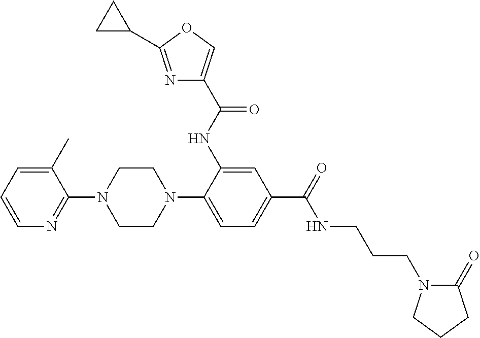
C1=C(C)C(N2CCN(C3=CC=C(C(=O)NCCCN4C(=O)CCC4)C=C3NC(C3=COC(C4CC4)=N3)=O)CC2)=NC=C1
